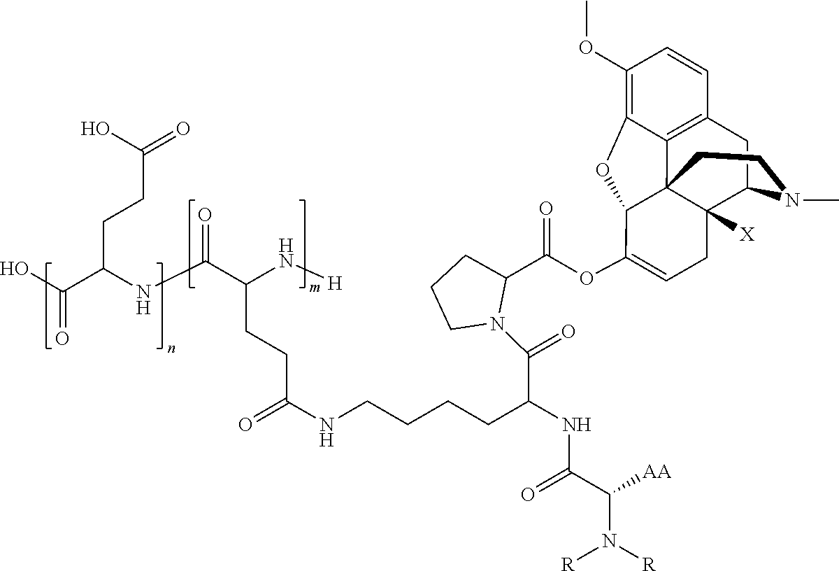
OC(C(NC(C(N[H])CCC(NCCCCC(NC(=O)C([AA])N([R])[R])C(=O)N1C(C(OC2=CCC3([X])C45C6=C(C=CC(OC)=C6OC42)CC3N(C)CC5)=O)CCC1)=O)=O)CCC(=O)O)=O
